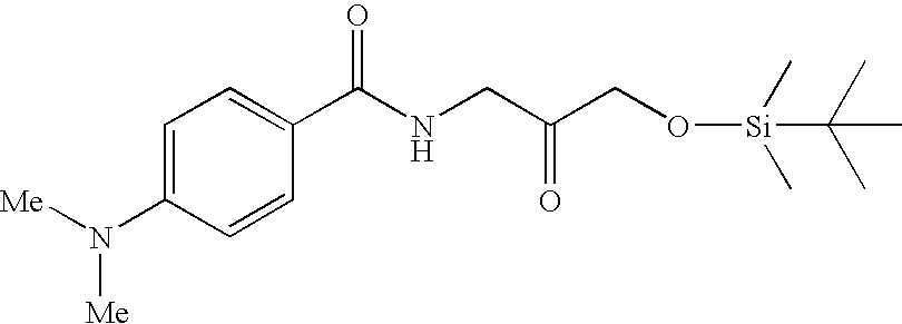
C1=C(N([Me])[Me])C=CC(C(NCC(CO[Si](C(C)(C)C)(C)C)=O)=O)=C1
